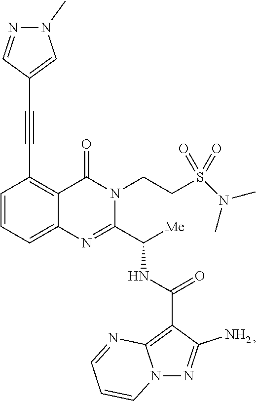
C1=CC=C2C(=C1C#CC1=CN(C)N=C1)C(=O)N(CCS(N(C)C)(=O)=O)C(C([Me])NC(=O)C1=C3N(N=C1N)C=CC=N3)=N2
